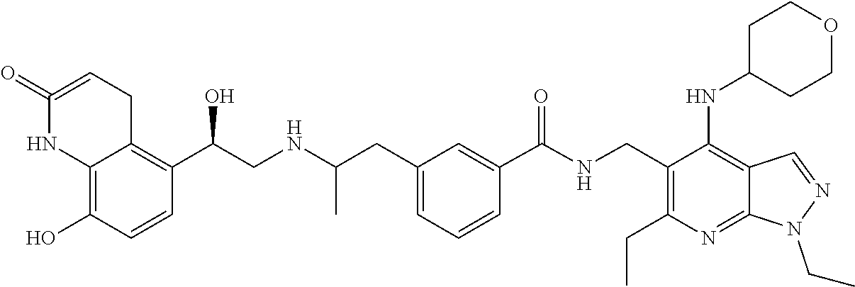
C(NC(CC1=CC=CC(C(NCC2=C(CC)N=C3C(=C2NC2CCOCC2)C=NN3CC)=O)=C1)C)C(C1=C2C(=C(O)C=C1)NC(=O)=CC2)O
